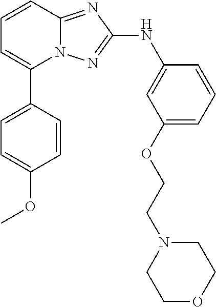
N12C(=NC(NC3=CC(OCCN4CCOCC4)=CC=C3)=N1)C=CC=C2C1=CC=C(OC)C=C1
